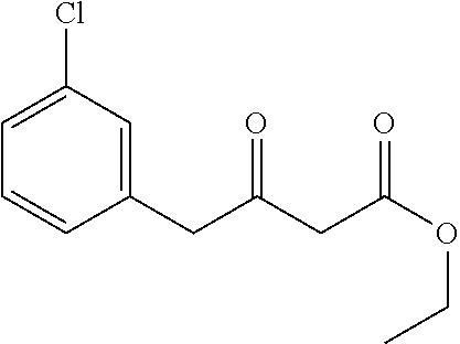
C1(CC(CC(OCC)=O)=O)=CC(Cl)=CC=C1
